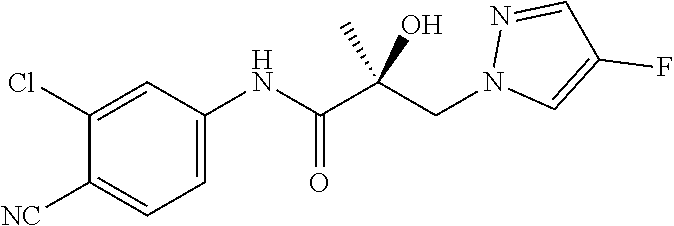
C1(Cl)=CC(NC(C(CN2C=C(F)C=N2)(C)O)=O)=CC=C1[NC]
